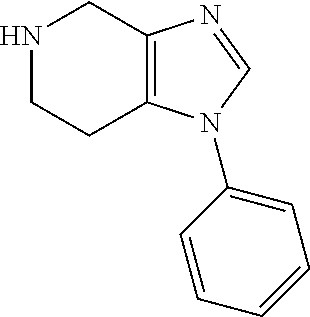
C1NCC2=C(C1)N(C1=CC=CC=C1)C=N2
